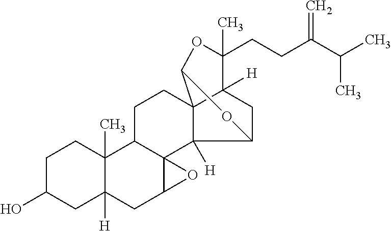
C1C(O)CC2([H])C(C)(C1)C1C3(C(C2)O3)C2([H])C3(CC1)C1([H])CC2OC3OC1(CCC(C(C)C)=C)C
